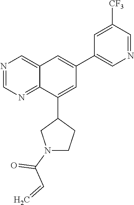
C1(C2=CC(C3=CN=CC([CF3])=C3)=CC3=CN=CN=C23)CN(C(C=C)=O)CC1
